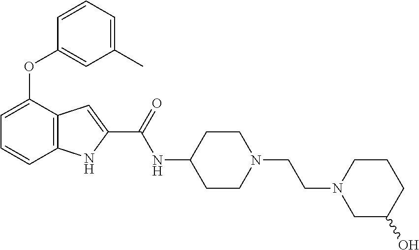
O(C1=CC(C)=CC=C1)C1=CC=CC2=C1C=C(C(NC1CCN(CCN3CC(O)CCC3)CC1)=O)N2
